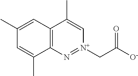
C12=C(C=C(C)C=C1C)C(C)=C[N+](CC([O-])=O)=N2
